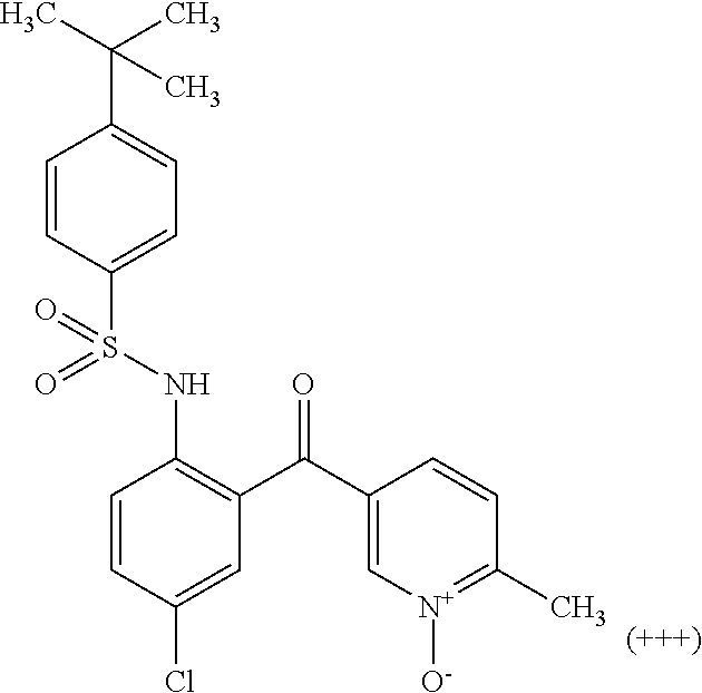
C1=CC(Cl)=CC(C(C2=C[N+]([O-])=C(C)C=C2)=O)=C1NS(C1=CC=C(C(C)(C)C)C=C1)(=O)=O
